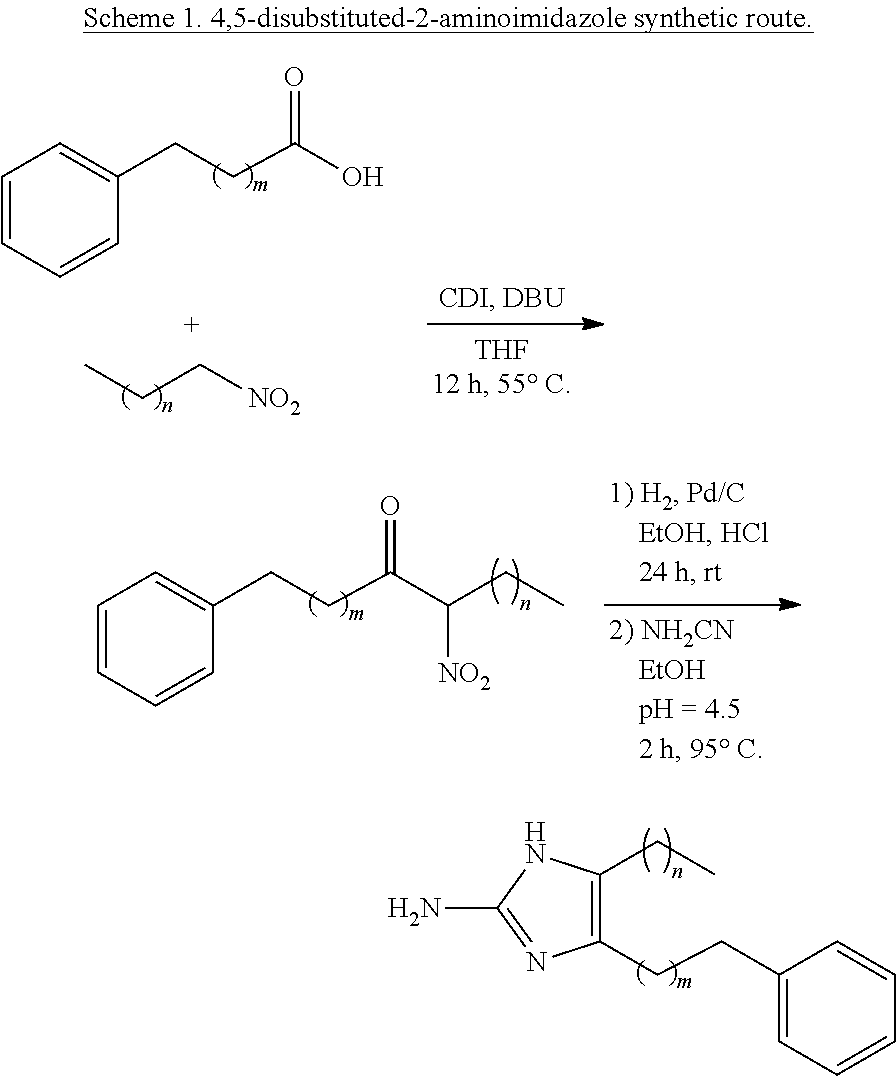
C1=CC=CC(CCC(=O)O)=C1.CCC[NO2].C1=CC=CC(CCC(=O)C(CC)[NO2])=C1.C1(CCC2=C(CC)NC(N)=N2)=CC=CC=C1
